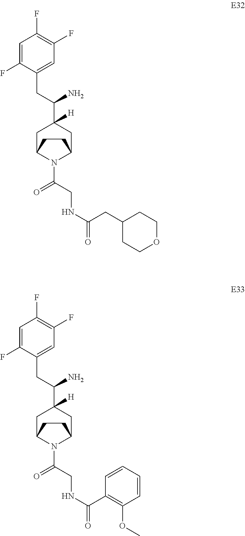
C1=C(F)C(CC(C2([H])CC3N(C(=O)CNC(CC4CCOCC4)=O)C(C2)CC3)N)=CC(F)=C1F.C1=C(F)C(CC(C2([H])CC3N(C(=O)CNC(C4=C(OC)C=CC=C4)=O)C(C2)CC3)N)=CC(F)=C1F
